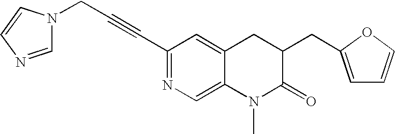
C1(C#CCN2C=NC=C2)=NC=C2C(=C1)CC(CC1=CC=CO1)C(=O)N2C
